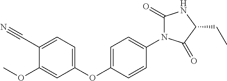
C1(OC2=CC=C(N3C(=O)NC(CC)C3=O)C=C2)=CC=C(C#N)C(OC)=C1
